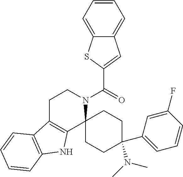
C1(C(N2CCC3=C(C24CCC(C2=CC=CC(F)=C2)(N(C)C)CC4)NC2=C3C=CC=C2)=O)=CC2=CC=CC=C2S1
